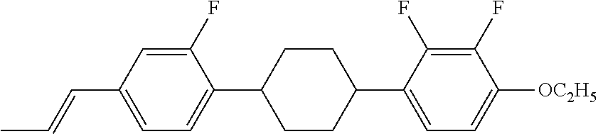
C1(F)=CC(C=CC)=CC=C1C1CCC(C2=CC=C([OC2H5])C(F)=C2F)CC1
